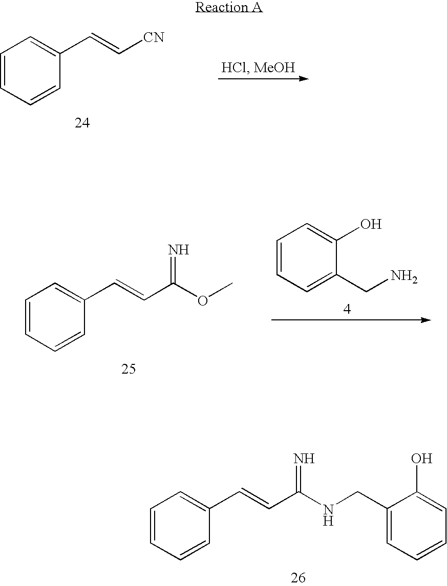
C1=CC=CC(C=CC(NCC2=CC=CC=C2O)=N)=C1.C1=CC=CC(C=C[CN])=C1.C1=CC=CC(C=CC(OC)=N)=C1.C1=CC=C(CN)C(O)=C1
